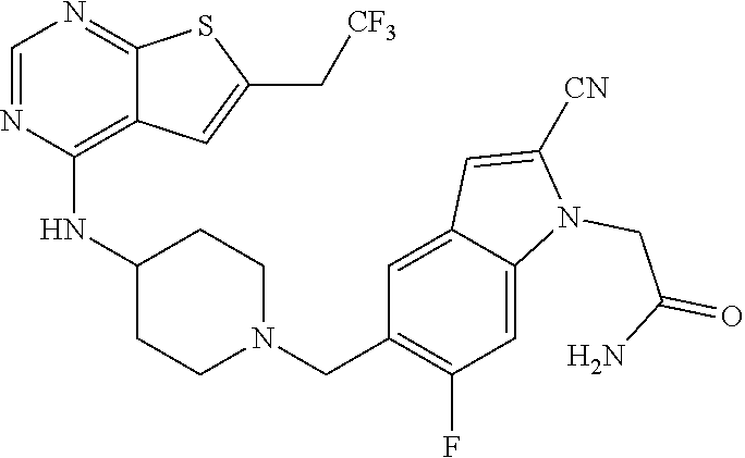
C1=NC(NC2CCN(CC3=C(F)C=C4C(=C3)C=C([CN])N4CC(=O)N)CC2)=C2C(=N1)SC(C[CF3])=C2
